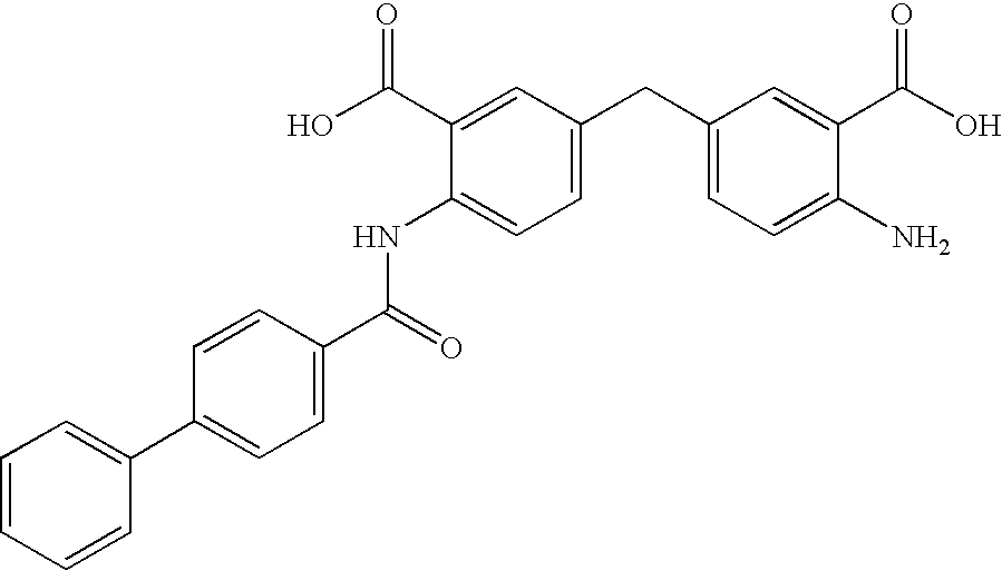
C1=CC=CC(C2=CC=C(C(=O)NC3=CC=C(CC4=CC=C(N)C(C(O)=O)=C4)C=C3C(O)=O)C=C2)=C1
